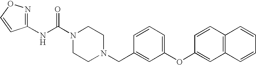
N(C(N1CCN(CC2=CC(OC3=CC4=C(C=C3)C=CC=C4)=CC=C2)CC1)=O)C1=NOC=C1
